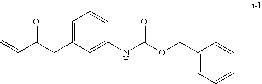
C1=C(CC(C=C)=O)C=C(NC(OCC2=CC=CC=C2)=O)C=C1
